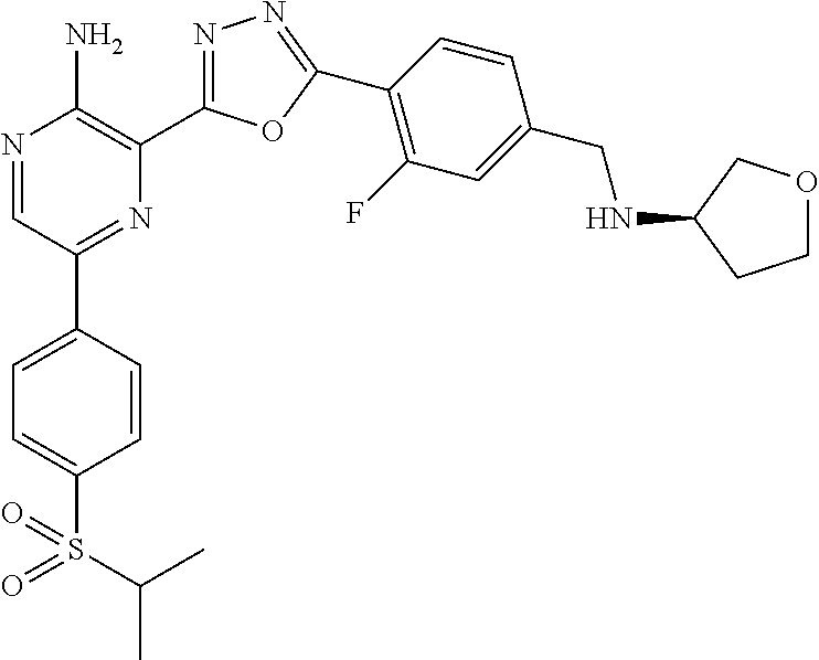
N1=CC(C2=CC=C(S(C(C)C)(=O)=O)C=C2)=NC(C2=NN=C(C3=C(F)C=C(CNC4CCOC4)C=C3)O2)=C1N
